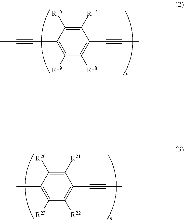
C1([R19])=C(C#CC)C([R16])=C([R17])C(C#CC)=C1[R18].C1([R23])=C(C)C([R20])=C([R21])C(C#CC)=C1[R22]
